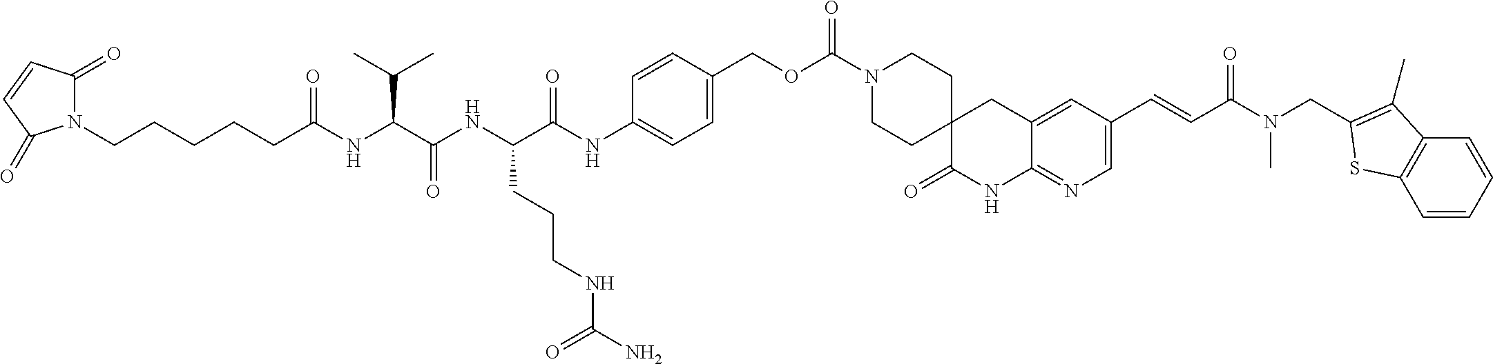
N1(CCCCCC(NC(C(NC(C(NC2=CC=C(COC(N3CCC4(CC3)C(=O)NC3=NC=C(C=CC(N(CC5=C(C)C6=C(C=CC=C6)S5)C)=O)C=C3C4)=O)C=C2)=O)CCCNC(N)=O)=O)C(C)C)=O)C(=O)C=CC1=O
